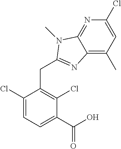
C1(Cl)=CC(C)=C2C(=N1)N(C)C(CC1=C(Cl)C(C(O)=O)=CC=C1Cl)=N2
